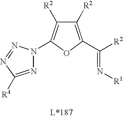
N(=C([R2])C1=C([R2])C([R2])=C(N2N=C([R4])N=N2)O1)[R1]
